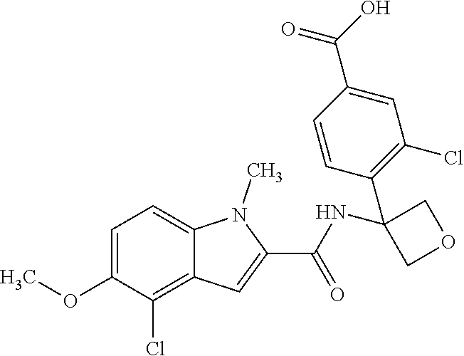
C1=C(OC)C(Cl)=C2C(=C1)N(C)C(C(=O)NC1(C3=C(Cl)C=C(C(O)=O)C=C3)COC1)=C2
